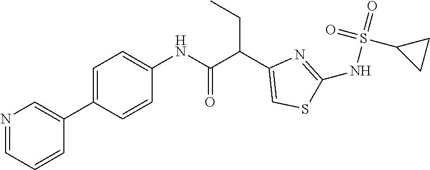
C1=C(C2=CN=CC=C2)C=CC(NC(C(C2=CSC(NS(=O)(=O)C3CC3)=N2)CC)=O)=C1
